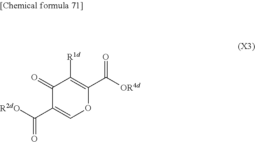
C1(=O)C(C(=O)[R2dO])=COC(C([OR4d])=O)=C1[R1d]
